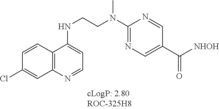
ClC1=CC2=C(C=C1)C(NCCN(C1=NC=C(C([NHOH])=O)C=N1)C)=CC=N2
